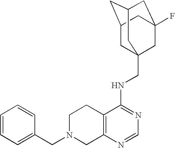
C12=C(N=CN=C1NCC13CC4CC(CC(F)(C1)C4)C3)CN(CC1=CC=CC=C1)CC2
